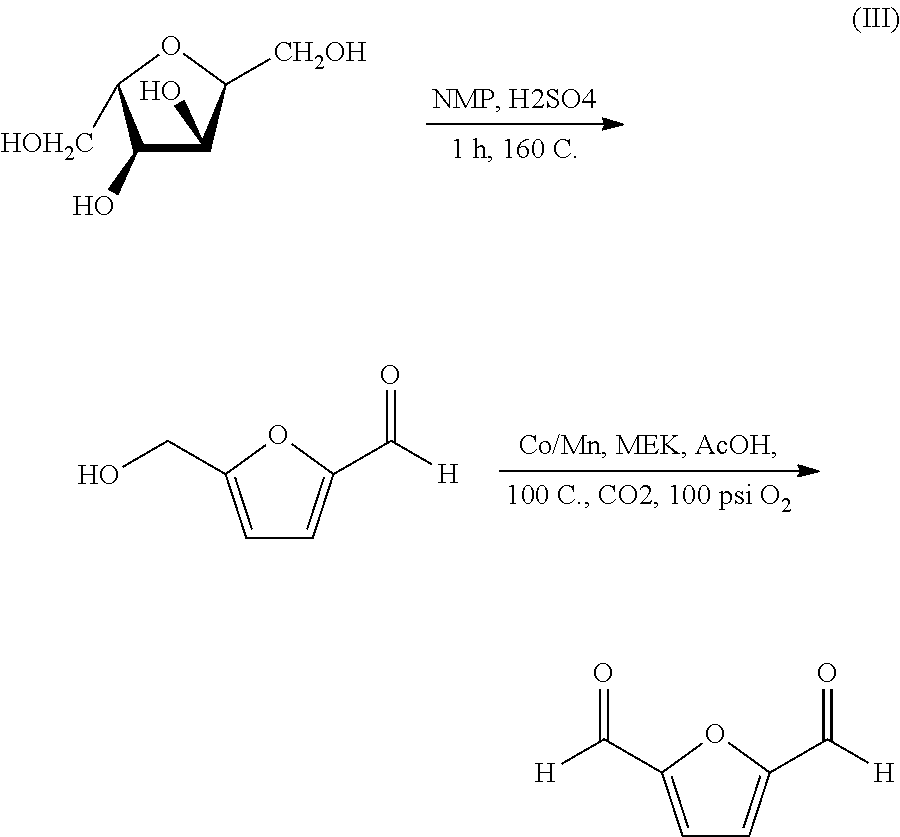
C1(O)C(O)C([CH2OH])OC1[HOH2C].C1=C(CO)OC(C([H])=O)=C1.C1=C(C([H])=O)OC(C([H])=O)=C1
